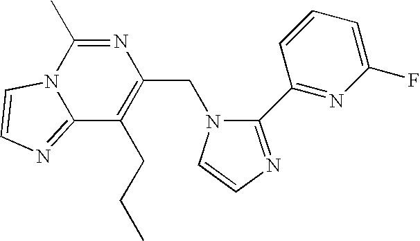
N1=C(C)N2C(=NC=C2)C(CCC)=C1CN1C(C2=NC(F)=CC=C2)=NC=C1
